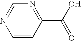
C1=CC(C(O)=O)=NC=N1
